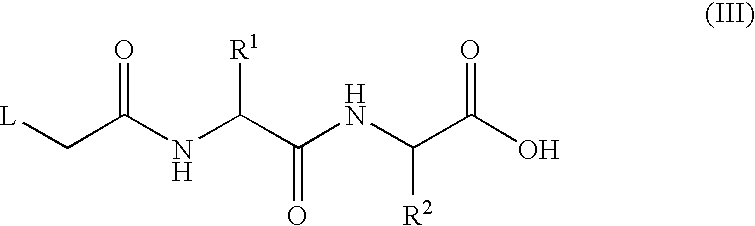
C(NC(C(NC(C[L])=O)[R1])=O)(C(=O)O)[R2]
